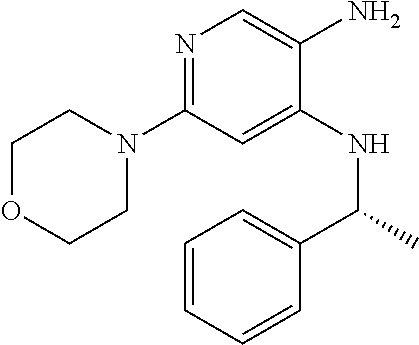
N1(C2=NC=C(N)C(NC(C3=CC=CC=C3)C)=C2)CCOCC1
